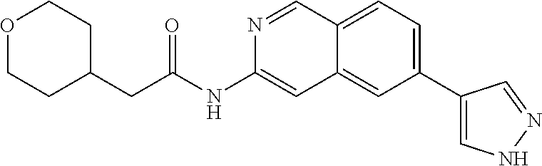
O1CCC(CC(=O)NC2=CC3=CC(C4=CNN=C4)=CC=C3C=N2)CC1
